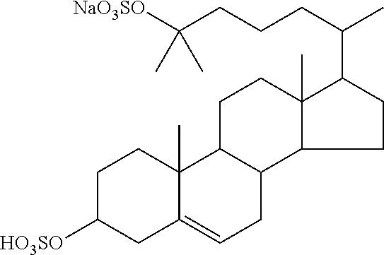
C1CC(C(C)CCCC([NaO3SO])(C)C)C2(C)C1C1C(CC2)C2(C)C(=CC1)CC([HO3SO])CC2
